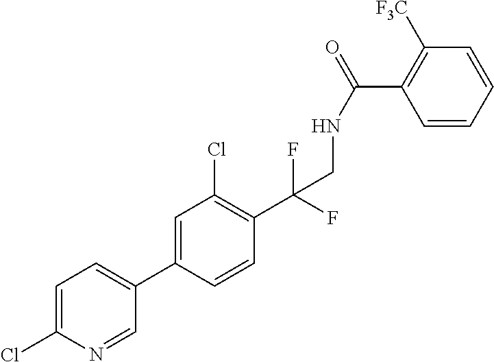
C(F)(C1=C(Cl)C=C(C2=CC=C(Cl)N=C2)C=C1)(F)CNC(C1=C([F3C])C=CC=C1)=O
